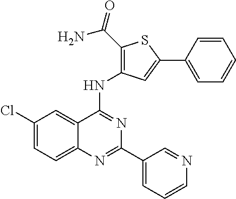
C1(Cl)=CC=C2C(=C1)C(NC1=C(C(N)=O)SC(C3=CC=CC=C3)=C1)=NC(C1=CC=CN=C1)=N2
